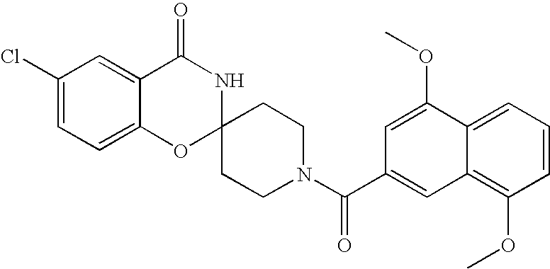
C1(Cl)=CC=C2C(=C1)C(=O)NC1(O2)CCN(C(=O)C2=CC3=C(OC)C=CC=C3C(OC)=C2)CC1
